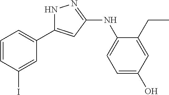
C1=CC(I)=CC(C2=CC(NC3=CC=C(O)C=C3CC)=NN2)=C1
